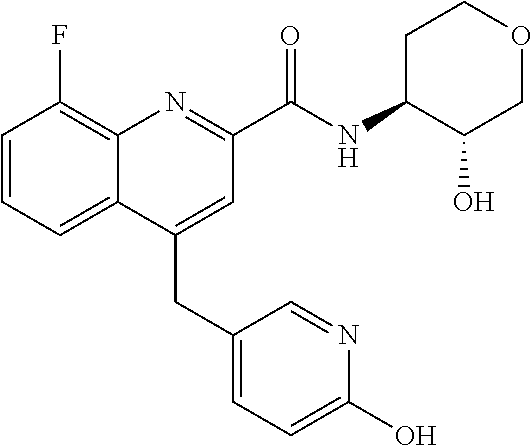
C(C1=CC(C(NC2C(O)COCC2)=O)=NC2=C(F)C=CC=C12)C1=CC=C(O)N=C1
